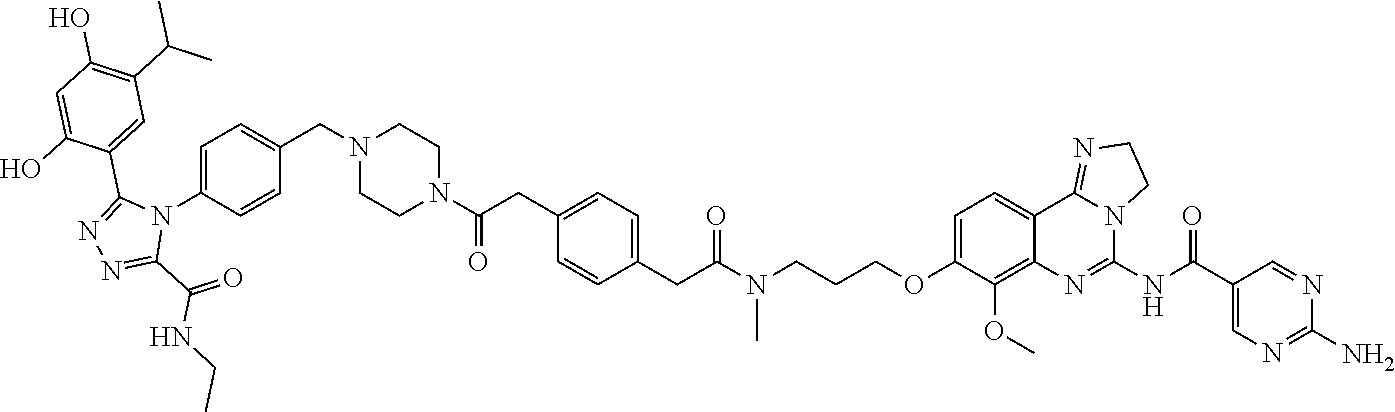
C1=CC(CN2CCN(C(=O)CC3=CC=C(CC(N(CCCOC4=CC=C5C6=NCCN6C(NC(C6=CN=C(N)N=C6)=O)=NC5=C4OC)C)=O)C=C3)CC2)=CC=C1N1C(C2=CC(C(C)C)=C(O)C=C2O)=NN=C1C(NCC)=O
